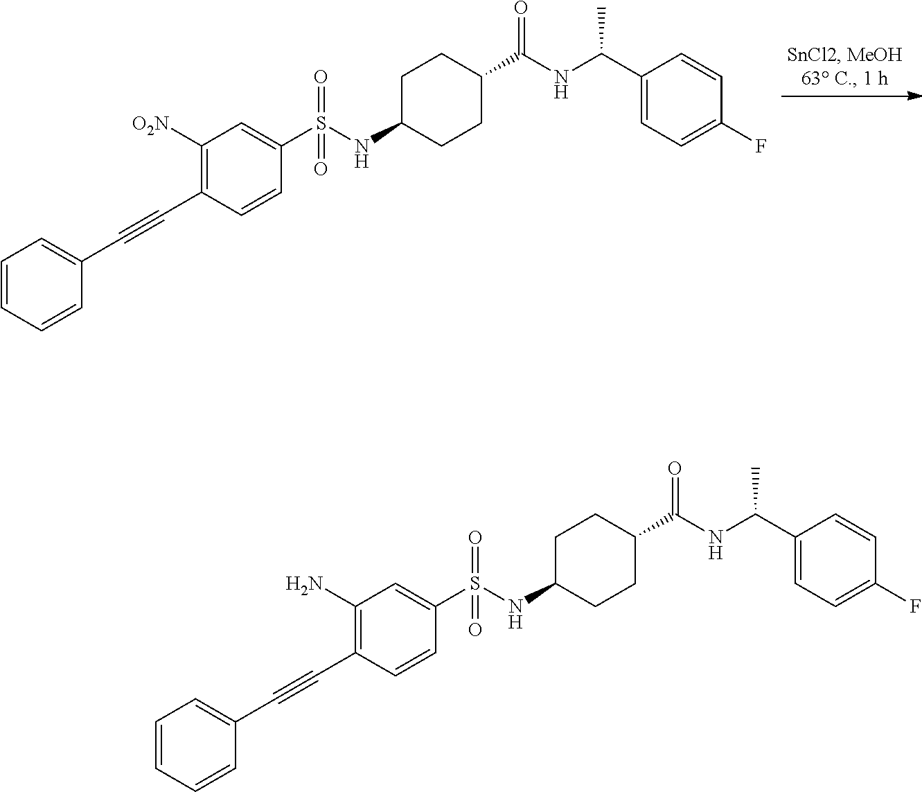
C1([O2N])=C(C#CC2=CC=CC=C2)C=CC(S(NC2CCC(C(NC(C3=CC=C(F)C=C3)C)=O)CC2)(=O)=O)=C1.C1(N)=C(C#CC2=CC=CC=C2)C=CC(S(NC2CCC(C(NC(C3=CC=C(F)C=C3)C)=O)CC2)(=O)=O)=C1
